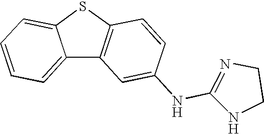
C12=CC=CC=C1SC1=C2C=C(NC2=NCCN2)C=C1
